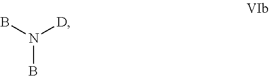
BN([D])B
